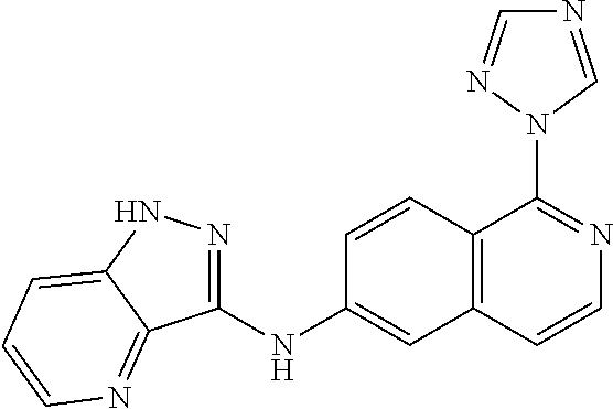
C1(NC2=CC3=C(C=C2)C(N2C=NC=N2)=NC=C3)=NNC2=CC=CN=C12
